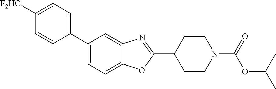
C1([F2HC])=CC=C(C2=CC=C3C(=C2)N=C(C2CCN(C(=O)OC(C)C)CC2)O3)C=C1
